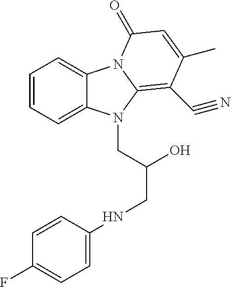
C1=CC=C2C(=C1)N1C(=C(C#N)C(C)=CC1=O)N2CC(O)CNC1=CC=C(F)C=C1
